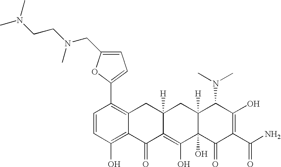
C1=CC(O)=C2C(=C1C1=CC=C(CN(CCN(C)C)C)O1)CC1([H])C(=C(O)C3(O)C([H])(C1)C(N(C)C)C(O)=C(C(N)=O)C3=O)C2=O
